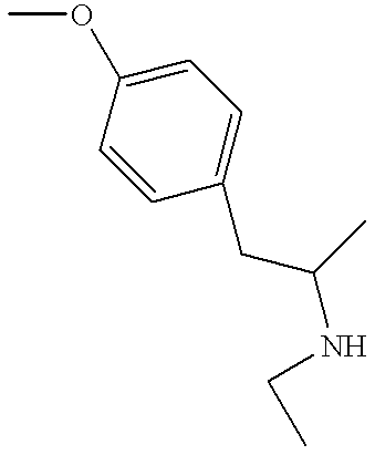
COC1=CC=C(CC(C)NCC)C=C1
